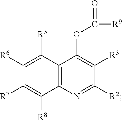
C1([R6])=C([R5])C2=C(C([R8])=C1[R7])N=C([R2])C([R3])=C2OC(=O)[R9]
